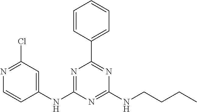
C1(NC2=NC(C3=CC=CC=C3)=NC(NCCCC)=N2)=CC(Cl)=NC=C1
